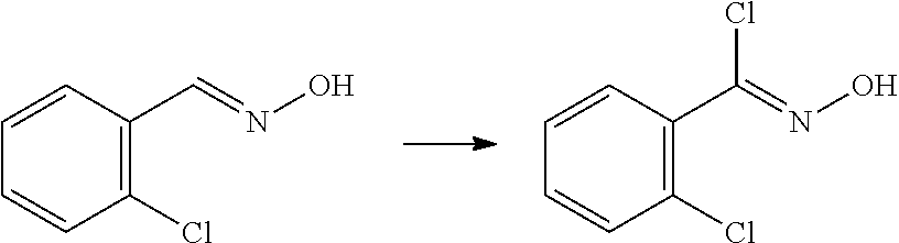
C1=CC(C=NO)=C(Cl)C=C1.C1=CC(C(=NO)Cl)=C(Cl)C=C1
